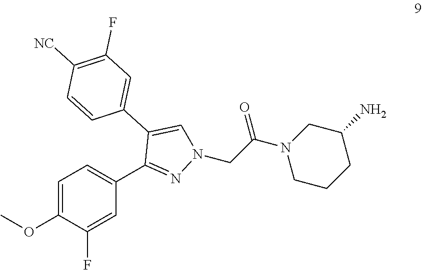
N1(CC(N2CCCC(N)C2)=O)N=C(C2=CC=C(OC)C(F)=C2)C(C2=CC(F)=C([NC])C=C2)=C1
